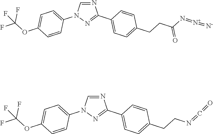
N1=CN(C2=CC=C(OC(F)(F)F)C=C2)N=C1C1=CC=C(CCC(=O)N=[N+]=[N-])C=C1.N1=CN(C2=CC=C(OC(F)(F)F)C=C2)N=C1C1=CC=C(CCN=C=O)C=C1
